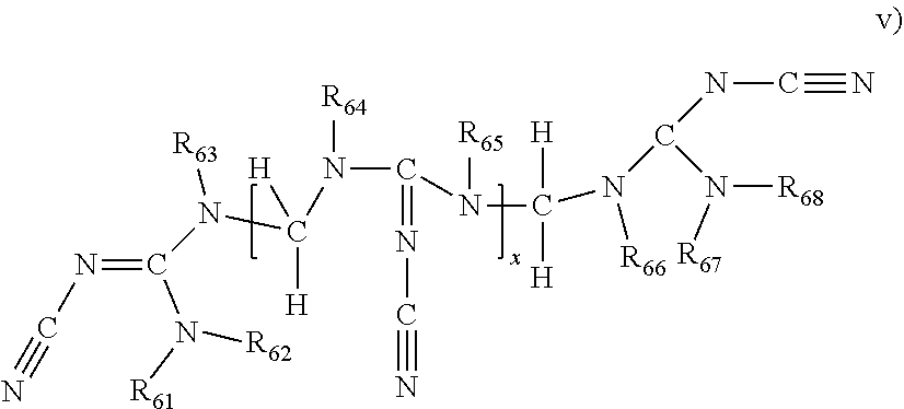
C(#N)NC(N([R68])[R67])N([R66])C(N([R65])C(N([R64])C(N(C(=NC#N)N([R61])[R62])[R63])([H])[H])=NC#N)([H])[H]
